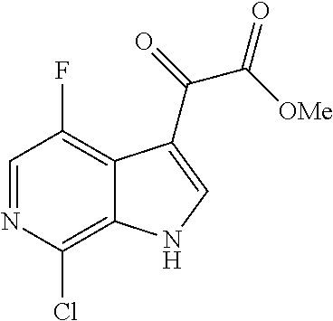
C1=NC(Cl)=C2C(=C1F)C(C(=O)C([OMe])=O)=CN2
